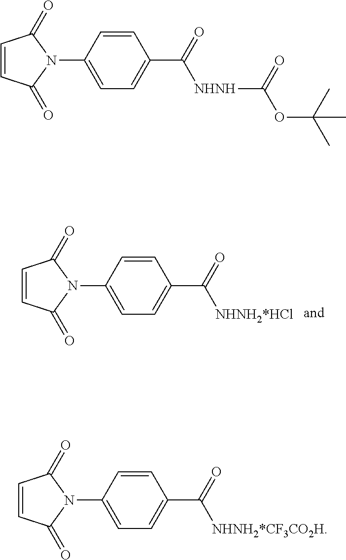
C1=C(N2C(=O)C=CC2=O)C=CC(C(=O)[NHNH2*HCl])=C1.C1=C(N2C(=O)C=CC2=O)C=CC(C(=O)[NHNH]C(OC(C)(C)C)=O)=C1.C1=C(N2C(=O)C=CC2=O)C=CC(C(=O)[NHNH2*CF3CO2H])=C1
